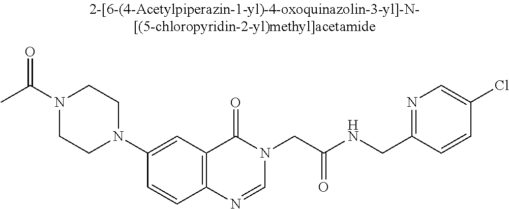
N1(C(C)=O)CCN(C2=CC3=C(C=C2)N=CN(CC(NCC2=NC=C(Cl)C=C2)=O)C3=O)CC1
